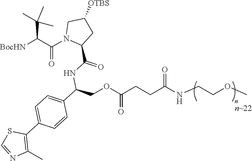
[BocHN]C(C(N1C(C(=O)NC(COC(CCC(NCCOC)=O)=O)C2=CC=C(C3=C(C)N=CS3)C=C2)CC([OTBS])C1)=O)C(C)(C)C
